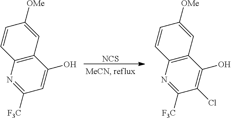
C1=C(O)C2=C(N=C1[F3C])C=CC([OMe])=C2.[NCS].C1(Cl)=C(O)C2=C(N=C1[F3C])C=CC([OMe])=C2
